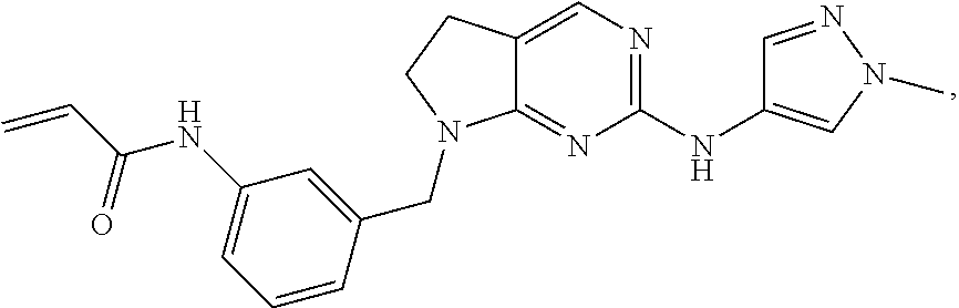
C12=NC(NC3=CN(C)N=C3)=NC=C1CCN2CC1=CC(NC(C=C)=O)=CC=C1
